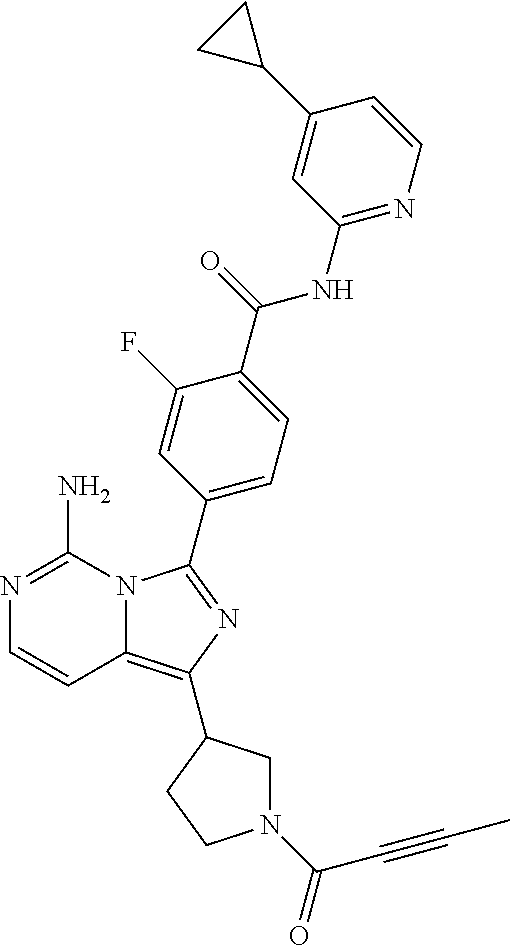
N12C(=C(C3CN(C(=O)C#CC)CC3)N=C1C1=CC=C(C(=O)NC3=NC=CC(C4CC4)=C3)C(F)=C1)C=CN=C2N
